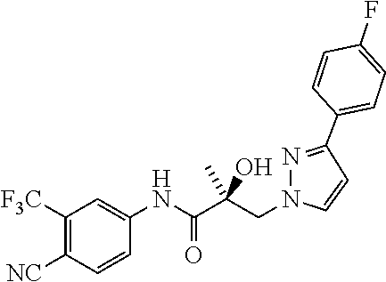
N1(CC(C(NC2=CC([F3C])=C([NC])C=C2)=O)(O)C)C=CC(C2=CC=C(F)C=C2)=N1
